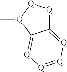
C[Q]1C2=[Q][Q]=[Q][Q]=C2[Q][Q]1
